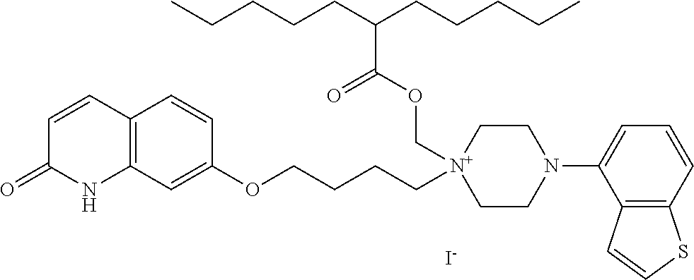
C1=CC2=C(NC1=O)C=C(OCCCC[N+]1(COC(C(CCCCC)CCCCC)=O)CCN(C3=CC=CC4=C3C=CS4)CC1)C=C2.[I-]
